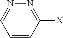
C1=CC([X])=NN=C1
